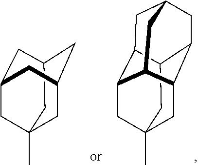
C12CC3(C)CC4C1CC1CC2C(C3)C4C1.C12CC3(C)CC(C1)CC(C3)C2
